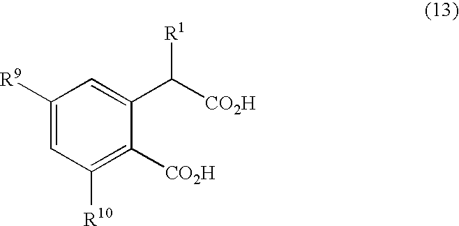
C1(C([R1])[CO2H])=CC([R9])=CC([R10])=C1[CO2H]
